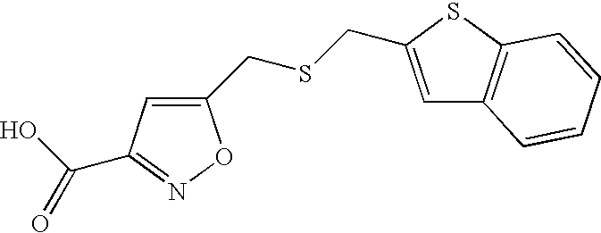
C1(CSCC2=CC3=C(S2)C=CC=C3)=CC(C(O)=O)=NO1
